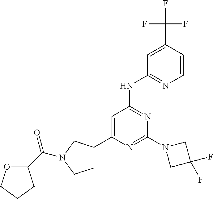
N1=C(N2CC(F)(F)C2)N=C(NC2=NC=CC(C(F)(F)F)=C2)C=C1C1CCN(C(C2OCCC2)=O)C1
